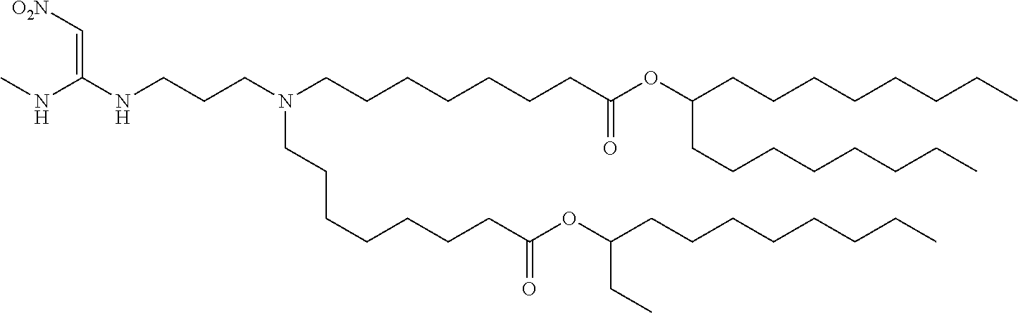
C(C(=O)OC(CC)CCCCCCCC)CCCCCCN(CCCCCCCC(=O)OC(CCCCCCCC)CCCCCCCC)CCCNC(=C[O2N])NC
